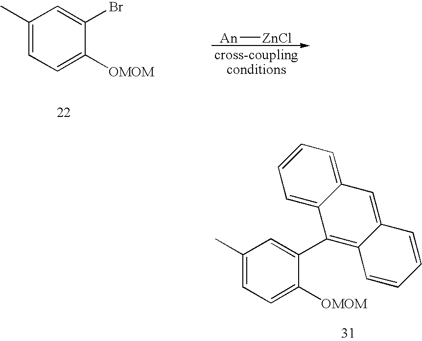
C1=C([OMOM])C(Br)=CC(C)=C1.[An][ZnCl].C1=C([OMOM])C(C2=C3C(=CC4=CC=CC=C24)C=CC=C3)=CC(C)=C1
